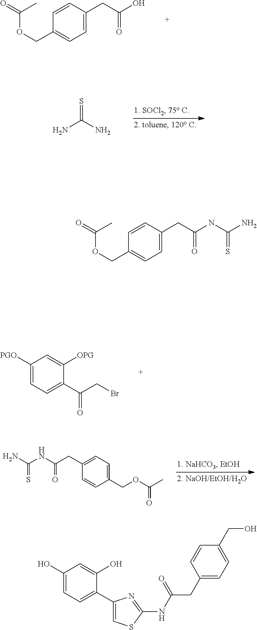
C1=CC(CC(=O)O)=CC=C1COC(=O)C.C1([PGO])=CC=C(C(=O)CBr)C([OPG])=C1.NC(N)=S.C(NC(CC1=CC=C(COC(=O)C)C=C1)=O)(N)=S.C1=CC(CC(NC(=S)N)=O)=CC=C1COC(C)=O.C1(O)=CC=C(C2=CSC(NC(CC3=CC=C(CO)C=C3)=O)=N2)C(O)=C1
